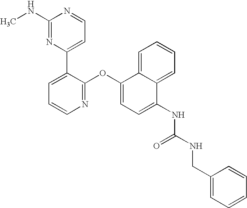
C1(NC)=NC(C2=CC=CN=C2OC2=CC=C(NC(NCC3=CC=CC=C3)=O)C3=CC=CC=C23)=CC=N1
